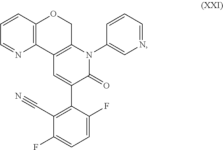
C1=CC2=C(N=C1)C1=C(CO2)N(C2=CN=CC=C2)C(=O)C(C2=C(C#N)C(F)=CC=C2F)=C1
